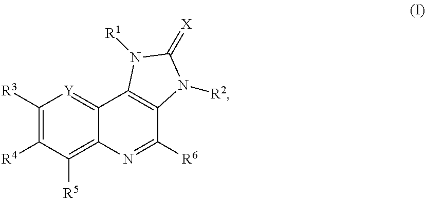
C1([R3])=C([R4])C([R5])=C2C(=[Y]1)C1=C(C([R6])=N2)N([R2])C(=[X])N1[R1]
